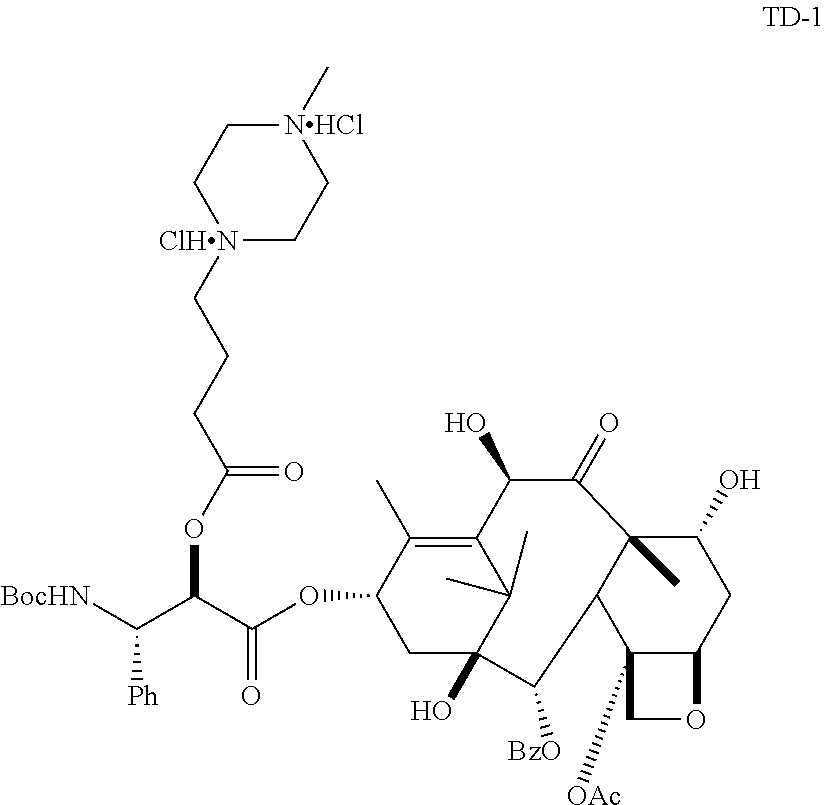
[ClHN]1(CCCC(OC(C([BocHN])[Ph])C(OC2CC3(O)C(C)(C)C(=C2C)C(O)C(=O)C2(C)C(C4([OAc])C(CC2O)OC4)C3[BzO])=O)=O)CC[NHCl](C)CC1
